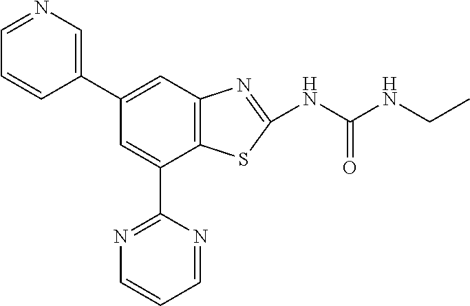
C12=C(C=C(C3=CN=CC=C3)C=C1C1=NC=CC=N1)N=C(NC(NCC)=O)S2
